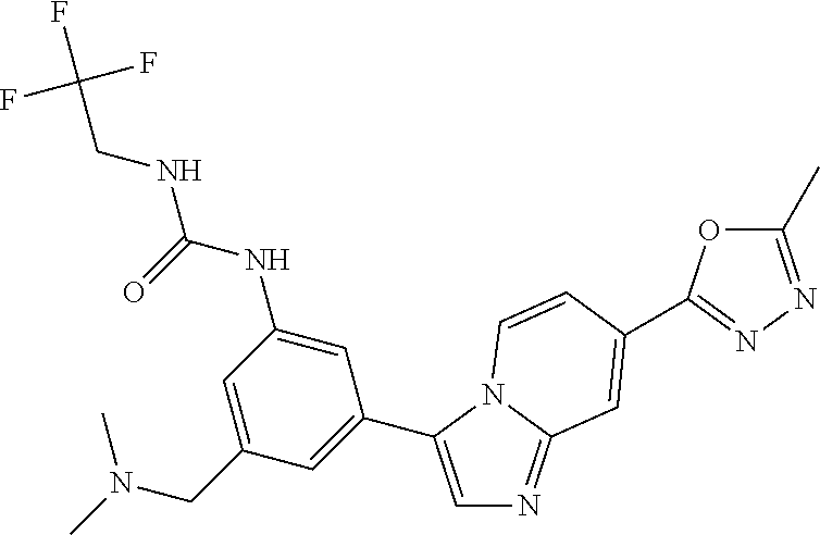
C1=C(C2=CC(CN(C)C)=CC(NC(NCC(F)(F)F)=O)=C2)N2C(=N1)C=C(C1=NN=C(C)O1)C=C2
